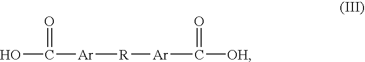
C([Ar][R][Ar]C([OH])=O)(O)=O
